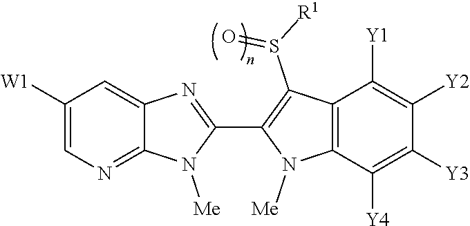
C12=NC=C([W1])C=C1N=C(C1=C(S([R1])=O)C3=C(N1[Me])C([Y4])=C([Y3])C([Y2])=C3[Y1])N2[Me]
